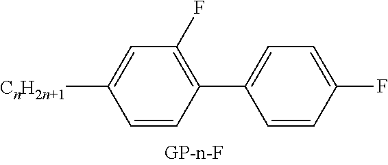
C1=C([CnH2n+1])C=CC(C2=CC=C(F)C=C2)=C1F
